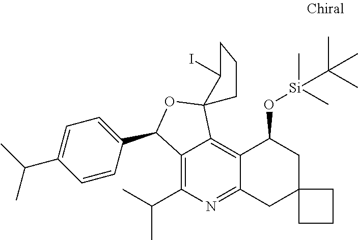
C12=C(C(C)C)N=C3C(=C1C1(OC2C2=CC=C(C(C)C)C=C2)C(I)CCC1)C(O[Si](C)(C)C(C)(C)C)CC1(C3)CCC1
